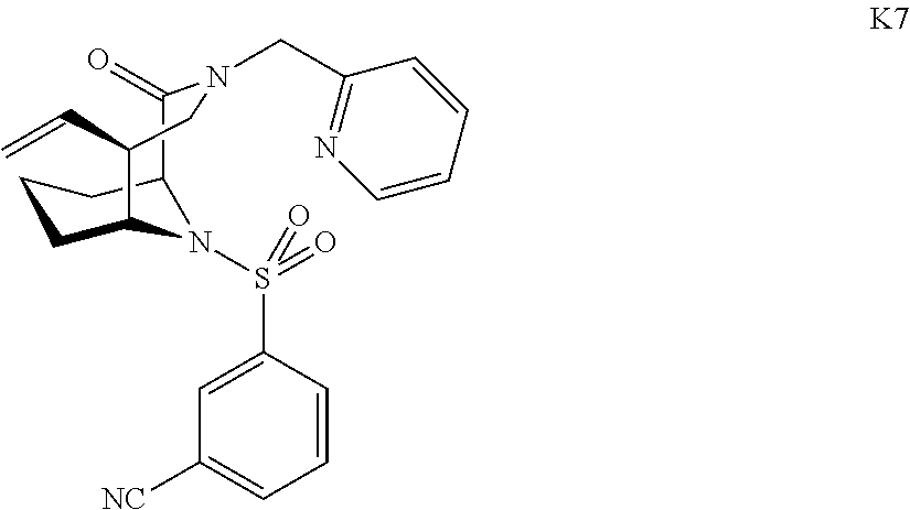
C1=CC(S(=O)(=O)N2C3CCCC2C(=O)N(CC2=NC=CC=C2)CC3C=C)=CC([NC])=C1
